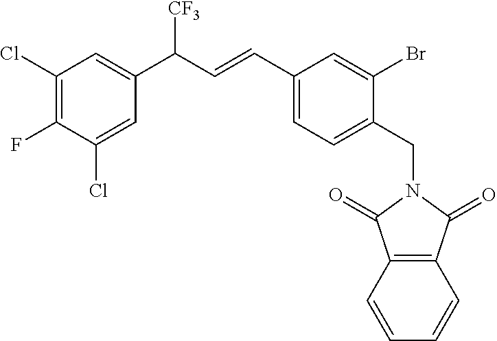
C1(Cl)=C(F)C(Cl)=CC(C(C=CC2=CC=C(CN3C(=O)C4=C(C=CC=C4)C3=O)C(Br)=C2)[CF3])=C1
